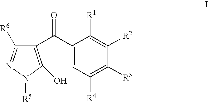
C1(C(C2=CC([R4])=C([R3])C([R2])=C2[R1])=O)=C(O)N([R5])N=C1[R6]
